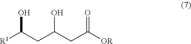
[R1]C(CC(CC([OR])=O)O)O
